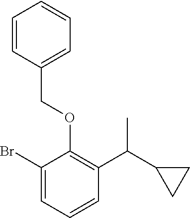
C1(Br)=CC=CC(C(C2CC2)C)=C1OCC1=CC=CC=C1
